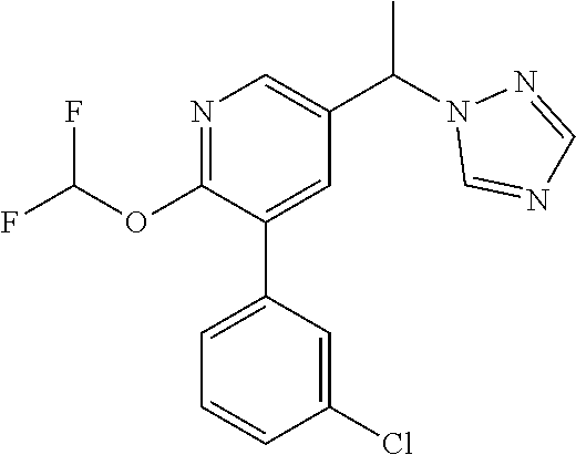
C1(OC(F)F)=NC=C(C(N2C=NC=N2)C)C=C1C1=CC=CC(Cl)=C1
